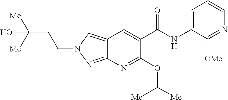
C1(NC(C2=CC3=CN(CCC([Me])([Me])O)N=C3N=C2OC([Me])[Me])=O)=CC=CN=C1[OMe]
